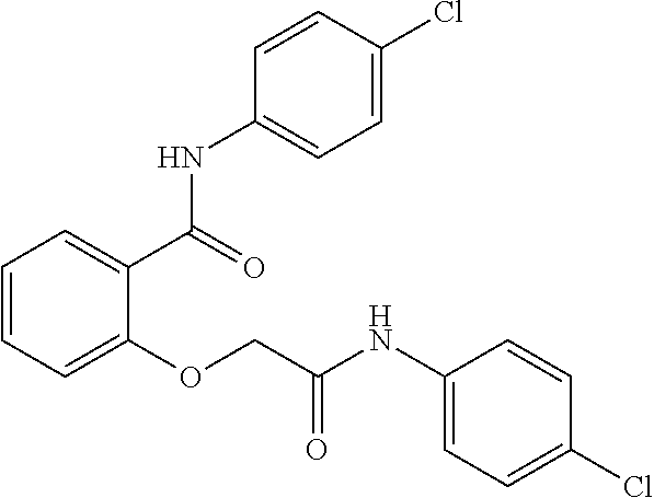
C1=CC=C(OCC(NC2=CC=C(Cl)C=C2)=O)C(C(=O)NC2=CC=C(Cl)C=C2)=C1
